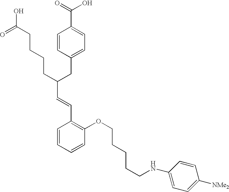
C(C(CC1=CC=C(C(=O)O)C=C1)CCCCC(O)=O)=CC1=C(OCCCCCNC2=CC=C([NMe2])C=C2)C=CC=C1
